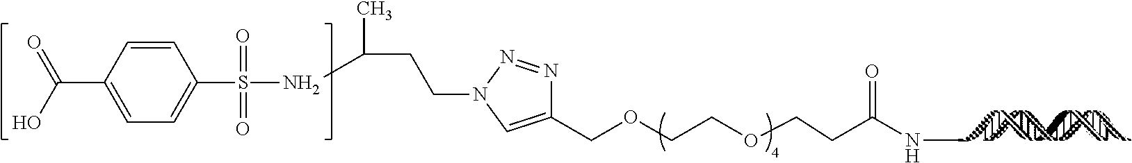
C1(COCCOCCC(NC)=O)=CN(CCC(C)C)N=N1.C1=CC(C(O)=O)=CC=C1S(N)(=O)=O
